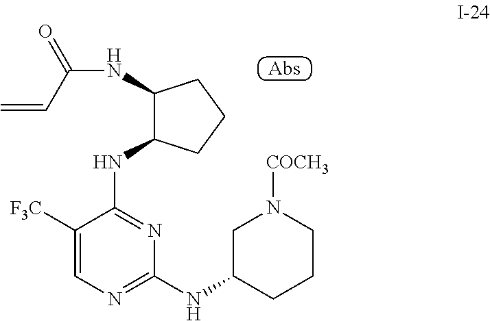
N(C1=NC(NC2CN([COCH3])CCC2)=NC=C1[F3C])C1C(NC(C=C)=O)CCC1
